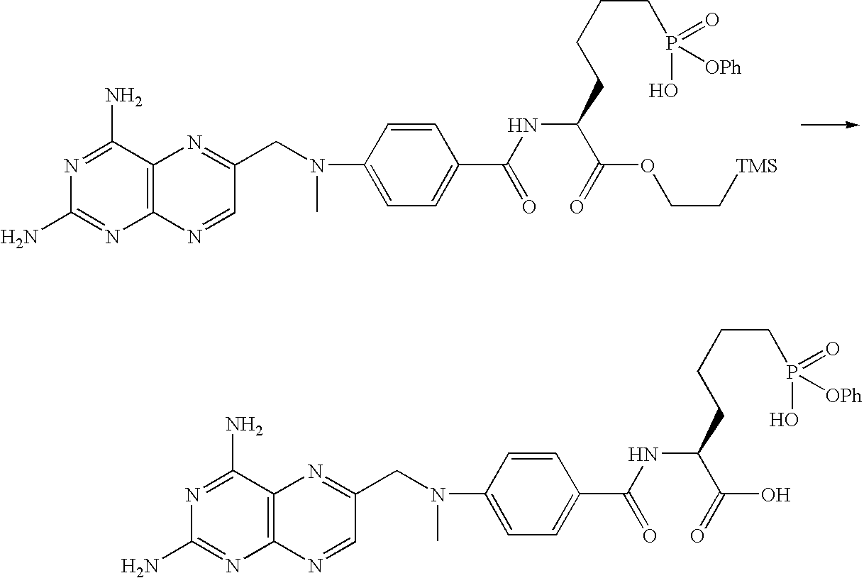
N1=C(N)C2=C(N=C1N)N=CC(CN(C)C1=CC=C(C(=O)NC(CCCCP(=O)(O)[OPh])C(=O)OCC[TMS])C=C1)=N2.N1=C(N)C2=C(N=C1N)N=CC(CN(C)C1=CC=C(C(=O)NC(CCCCP(=O)(O)[OPh])C(=O)O)C=C1)=N2
